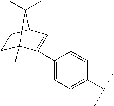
C1(C2=CC3CCC2(C)C3(C)C)=CC=C(C(C)C)C=C1
